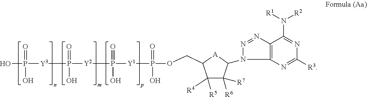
N1(C2[A]C(COP(=O)(O)[Y1]P(=O)(O)[Y2]P(=O)(O)[Y3]P(=O)(O)O)C([R4])([R5])C2([R6])[R7])N=NC2=C1N=C([R3])N=C2N([R1])[R2]
